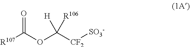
O=C(OC([CF2][SO3-])([H])[R106])[R107]
